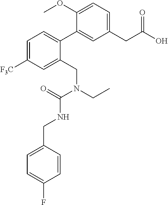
COC1=CC=C(CC(O)=O)C=C1C1=CC=C([F3C])C=C1CN(CC)C(=O)NCC1=CC=C(F)C=C1
